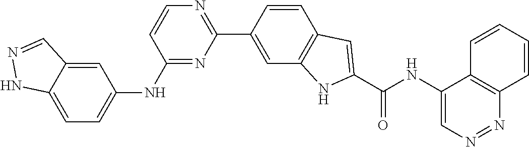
C1=C2C(=CC(NC3=NC(C4=CC5=C(C=C4)C=C(C(NC4=CN=NC6=C4C=CC=C6)=O)N5)=NC=C3)=C1)C=NN2
